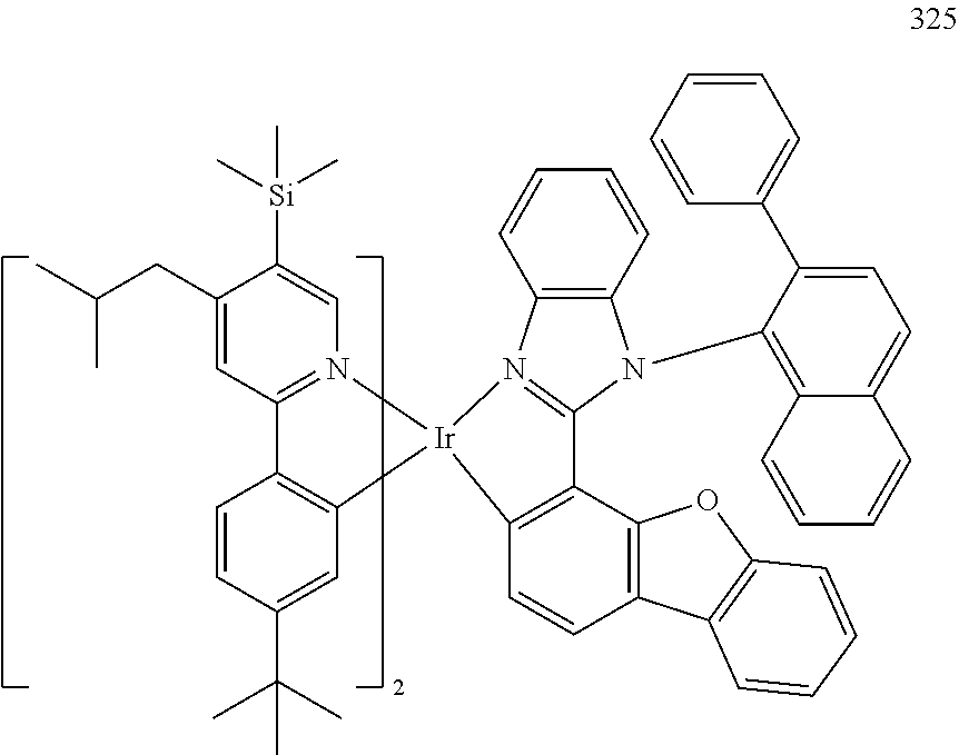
[Ir]12(C3=C(C4=C(C=C3)C3=C(O4)C=CC=C3)C3=N1C1=C(N3C3=C4C(=CC=C3C3=CC=CC=C3)C=CC=C4)C=CC=C1)N1=C(C=C(CC(C)C)C([Si](C)(C)C)=C1)C1=C2C=C(C(C)(C)C)C=C1
